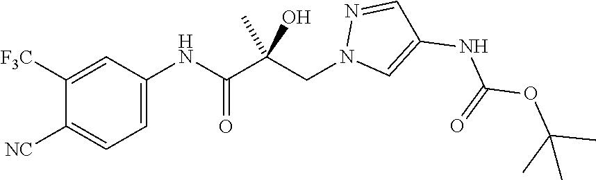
C1([F3C])=CC(NC(C(CN2C=C(NC(=O)OC(C)(C)C)C=N2)(O)C)=O)=CC=C1[NC]
